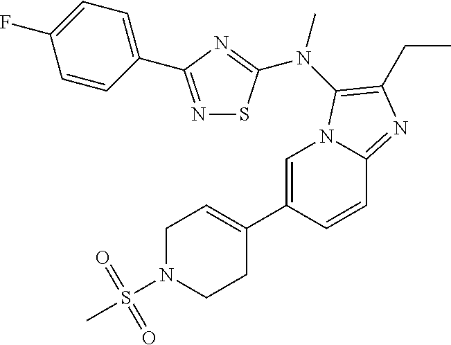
C1=C(C2=CCN(S(C)(=O)=O)CC2)C=CC2=NC(CC)=C(N(C)C3=NC(C4=CC=C(F)C=C4)=NS3)N12
